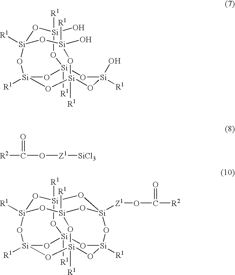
[R2]C(=O)O[Z1][SiCl3].[Si]1([R1])(O)O[Si]2([R1])O[Si]3([R1])O[Si]([R1])(O1)O[Si]([R1])(O)O[Si]([R1])(O[Si](O)([R1])O2)O3.[Si]12([R1])O[Si]3([R1])O[Si]4([R1])O[Si]([R1])(O1)O[Si]1([R1])O[Si]([R1])(O[Si]([R1])(O3)O[Si]([Z1]OC(=O)[R2])(O2)O1)O4
